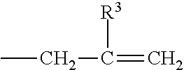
CCC(=C)[R3]
